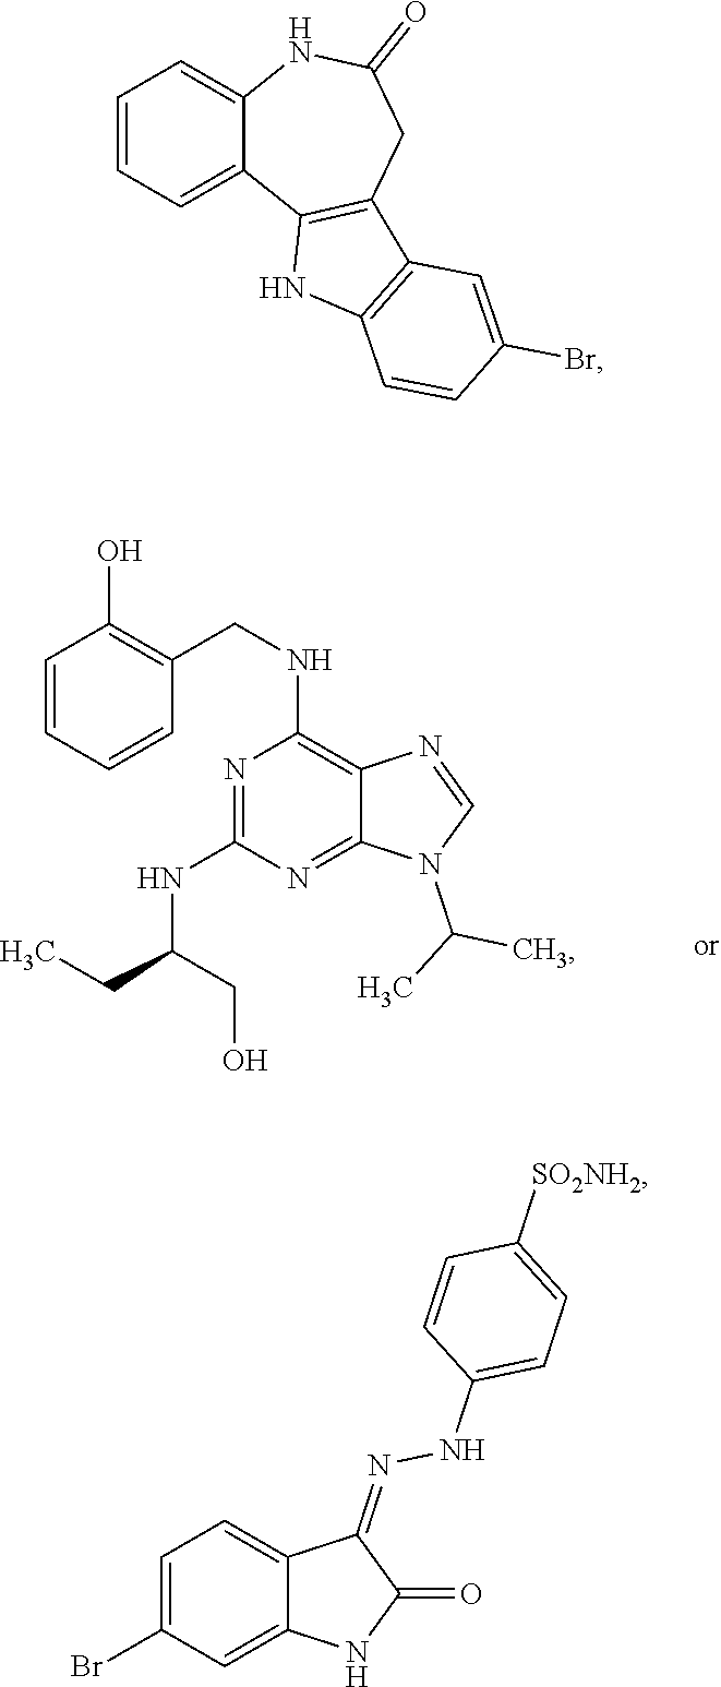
C1=CC=CC(CNC2=C3C(=NC(NC(CO)CC)=N2)N(C(C)C)C=N3)=C1O.C1=CC=C2C(=C1)NC(=O)CC1=C2NC2=C1C=C(Br)C=C2.C1=C(Br)C=C2C(=C1)C(=NNC1=CC=C([SO2NH2])C=C1)C(=O)N2
